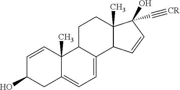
C12C(C)(CCC3C1=CC=C1C3(C)C=CC(O)C1)C(O)(C#[CR])C=C2
